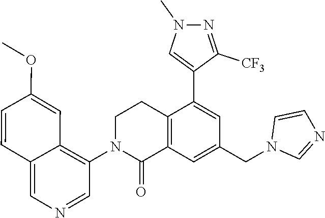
C12=C(C=C(CN3C=NC=C3)C=C1C1=CN(C)N=C1[CF3])C(=O)N(C1=C3C(=CN=C1)C=CC(OC)=C3)CC2
